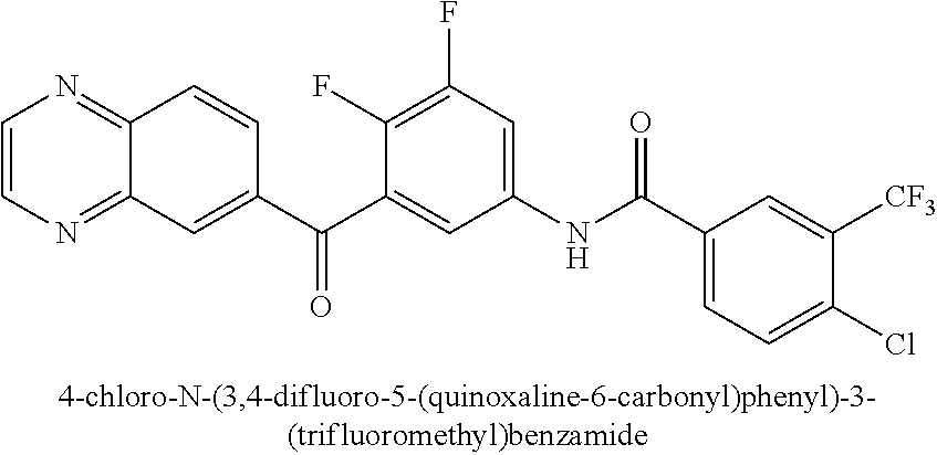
C1=CN=C2C(=N1)C=CC(C(C1=CC(NC(C3=CC=C(Cl)C([CF3])=C3)=O)=CC(F)=C1F)=O)=C2
